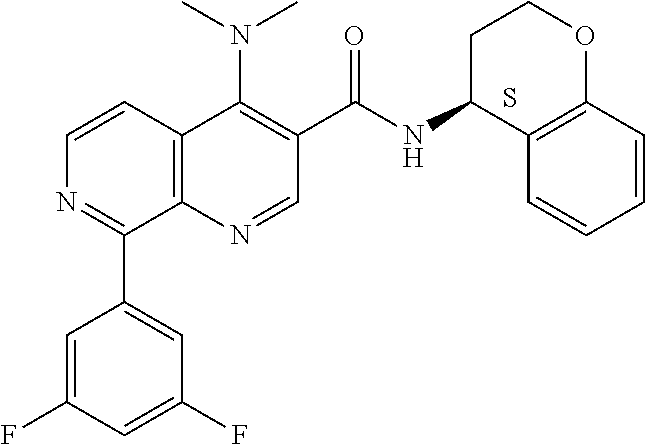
C12=C(N=CC(C(=O)NC3C4=C(OCC3)C=CC=C4)=C1N(C)C)C(C1=CC(F)=CC(F)=C1)=NC=C2.S
